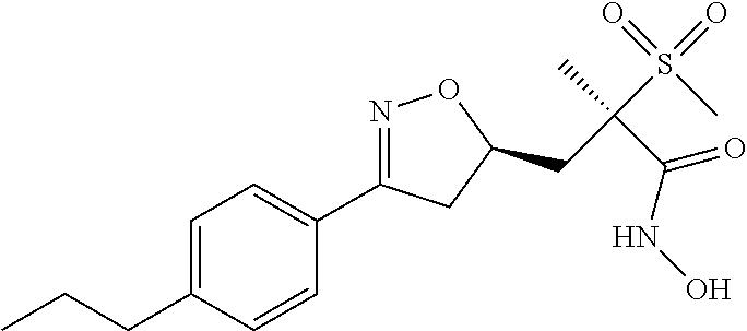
C1=C(CCC)C=CC(C2=NOC(CC(S(=O)(=O)C)(C)C(=O)NO)C2)=C1
